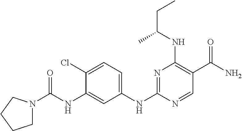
C1(Cl)=CC=C(NC2=NC(NC(CC)C)=C(C(N)=O)C=N2)C=C1NC(=O)N1CCCC1
